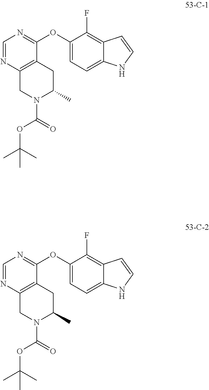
C1=NC2=C(C(OC3=CC=C4C(=C3F)C=CN4)=N1)CC(C)N(C(OC(C)(C)C)=O)C2.C1=NC2=C(C(OC3=CC=C4C(=C3F)C=CN4)=N1)CC(C)N(C(OC(C)(C)C)=O)C2
